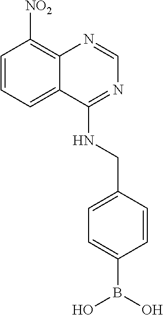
C1=CC([NO2])=C2C(=C1)C(NCC1=CC=C(B(O)O)C=C1)=NC=N2
